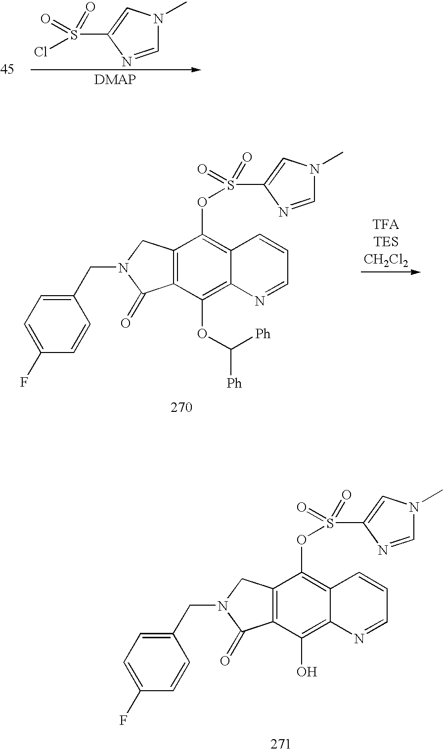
S(=O)(OC1=C2C(=C(O)C3=C1CN(CC1=CC=C(F)C=C1)C3=O)N=CC=C2)(C1=CN(C)C=N1)=O.C1(OS(C2=CN(C)C=N2)(=O)=O)=C2C(=C(OC([Ph])[Ph])C3=C1CN(CC1=CC=C(F)C=C1)C3=O)N=CC=C2.C1=NC(S(Cl)(=O)=O)=CN1C
